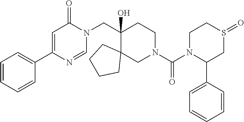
C1=C(C2=CC=CC=C2)N=CN(CC2(O)C3(CN(C(N4C(C5=CC=CC=C5)CS(=O)CC4)=O)CC2)CCCC3)C1=O
